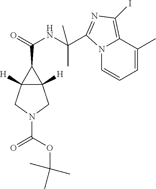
C12([H])C([H])(CN(C(OC(C)(C)C)=O)C1)C2C(=O)NC(C)(C1=NC(I)=C2N1C=CC=C2C)C
